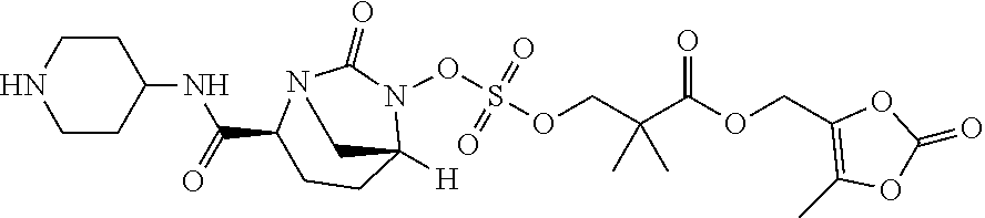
C(OC(C(COS(ON1C2([H])CCC(C(=O)NC3CCNCC3)N(C1=O)C2)(=O)=O)(C)C)=O)C1=C(C)OC(=O)O1
